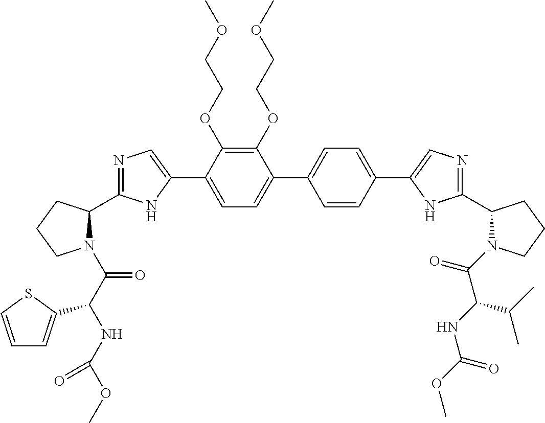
C1(OCCOC)=C(OCCOC)C(C2=CN=C(C3N(C(C(NC(OC)=O)C4=CC=CS4)=O)CCC3)N2)=CC=C1C1=CC=C(C2=CN=C(C3N(C(=O)C(NC(OC)=O)C(C)C)CCC3)N2)C=C1
